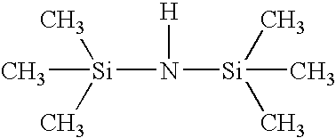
C[Si](N([Si](C)(C)C)[H])(C)C
